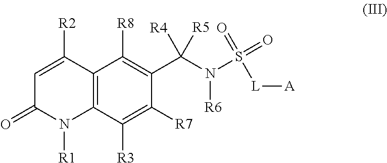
C12=C(C([R3])=C([R7])C(C(N(S(=O)([L][A])=O)[R6])([R4])[R5])=C1[R8])N([R1])C(=O)C=C2[R2]
